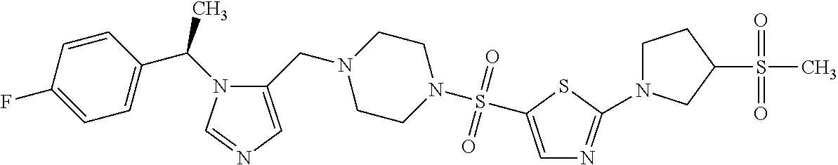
C1=CC(C(C)N2C(CN3CCN(S(=O)(=O)C4=CN=C(N5CCC(S(C)(=O)=O)C5)S4)CC3)=CN=C2)=CC=C1F
